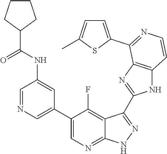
C1=NC=C(C2=CN=C3C(=C2F)C(C2=NC4=C(N2)C=CN=C4C2=CC=C(C)S2)=N[N H]3)C=C1NC(C1CCCC1)=O
